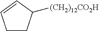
C1CC([(CH2)12CO2H])C=C1
